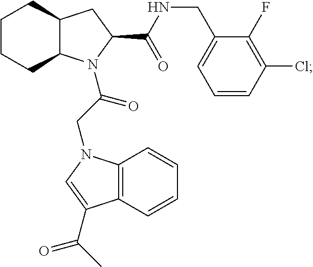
C12C(N(C(CN3C4=C(C=CC=C4)C(C(C)=O)=C3)=O)C(C(NCC3=CC=CC(Cl)=C3F)=O)C1)CCCC2
